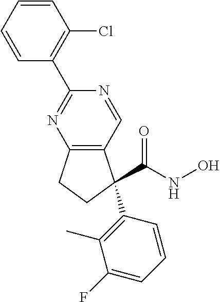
C1C2=C(C=NC(C3=C(Cl)C=CC=C3)=N2)C(C(NO)=O)(C2=C(C)C(F)=CC=C2)C1
